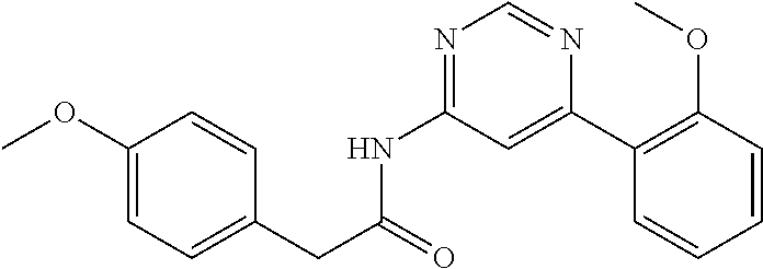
N(C1=NC=NC(C2=C(OC)C=CC=C2)=C1)C(CC1=CC=C(OC)C=C1)=O
